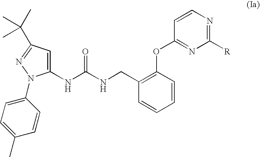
C1(NC(NCC2=C(OC3=NC([R])=NC=C3)C=CC=C2)=O)=CC(C(C)(C)C)=NN1C1=CC=C(C)C=C1
